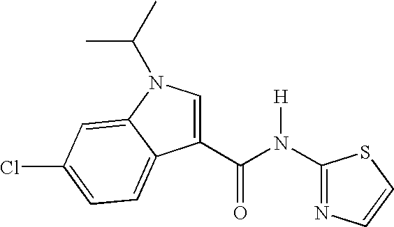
N1=C(N(C(C2=CN(C(C)C)C3=CC(Cl)=CC=C23)=O)[H])SC=C1
